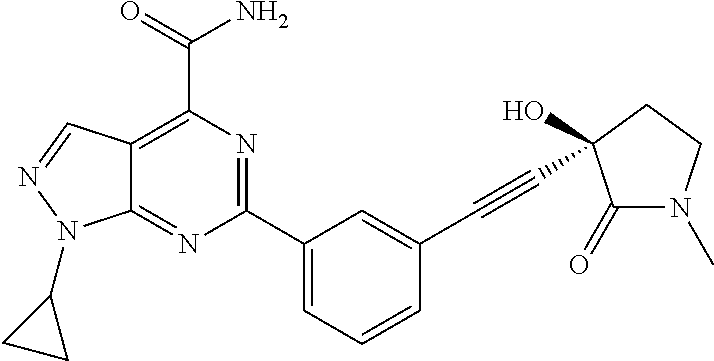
C12=NC(C3=CC=CC(C#CC4(O)C(=O)N(C)CC4)=C3)=NC(C(N)=O)=C1C=NN2C1CC1
